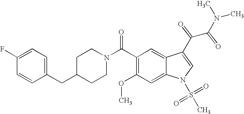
C1(F)=CC=C(CC2CCN(C(C3=C(OC)C=C4C(=C3)C(C(C(N(C)C)=O)=O)=CN4S(C)(=O)=O)=O)CC2)C=C1
